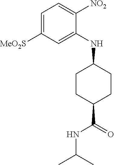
C1=C([MeO2S])C=C(NC2CCC(C(=O)NC(C)C)CC2)C([NO2])=C1
